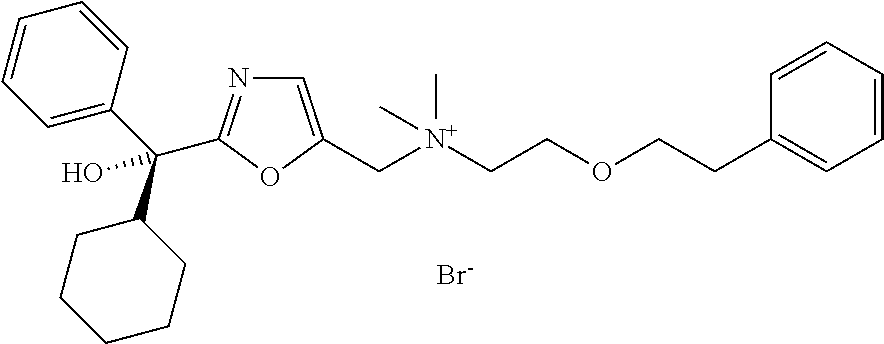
C1=CC(C(C2CCCCC2)(O)C2=NC=C(C[N+](CCOCCC3=CC=CC=C3)(C)C)O2)=CC=C1.[Br-]
